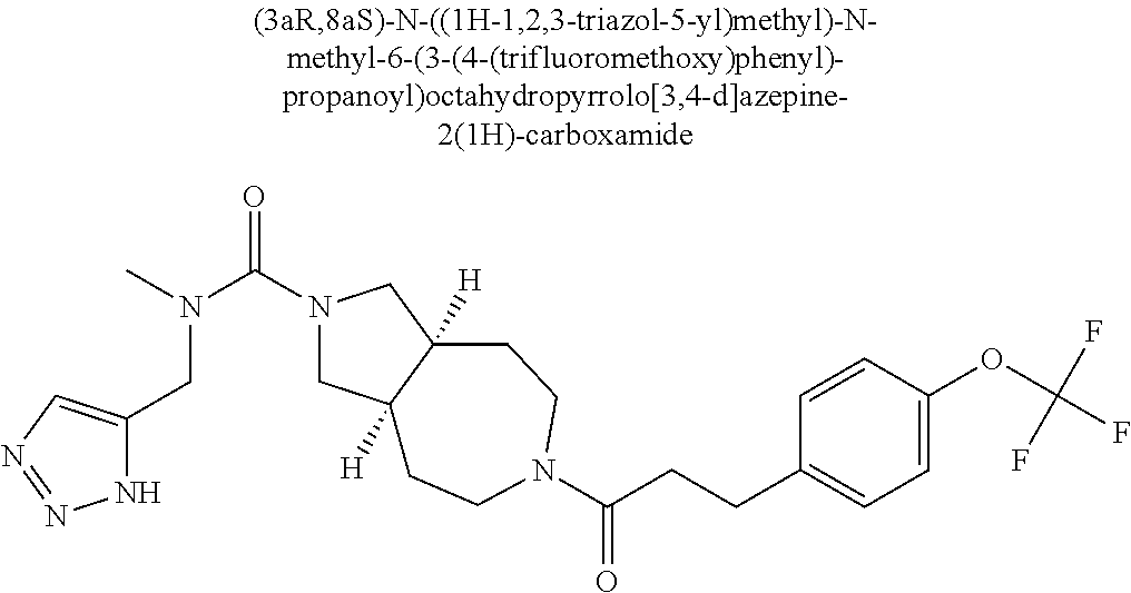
N1C(CN(C(N2CC3([H])C([H])(C2)CCN(C(CCC2=CC=C(OC(F)(F)F)C=C2)=O)CC3)=O)C)=CN=N1
